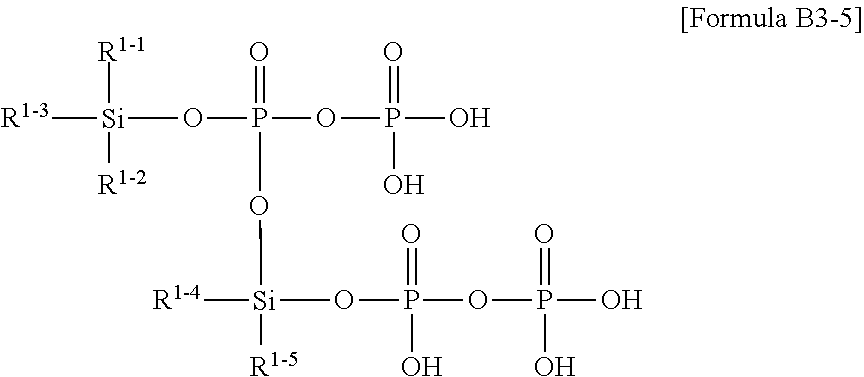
[Si]([R1-3])(OP(OP(=O)(O)O)(=O)O[Si]([R1-4])(OP(OP(=O)(O)O)(=O)O)[R1-5])([R1-1])[R1-2]
